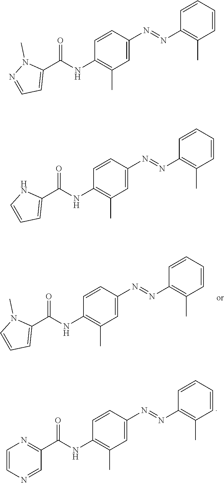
C1=C(N=NC2=C(C)C=CC=C2)C=CC(NC(C2=CC=CN2C)=O)=C1C.C1=C(N=NC2=C(C)C=CC=C2)C=CC(NC(C2=NC=CN=C2)=O)=C1C.C1=C(N=NC2=C(C)C=CC=C2)C=CC(NC(C2=CC=NN2C)=O)=C1C.C1=C(N=NC2=C(C)C=CC=C2)C=CC(NC(C2=CC=CN2)=O)=C1C
